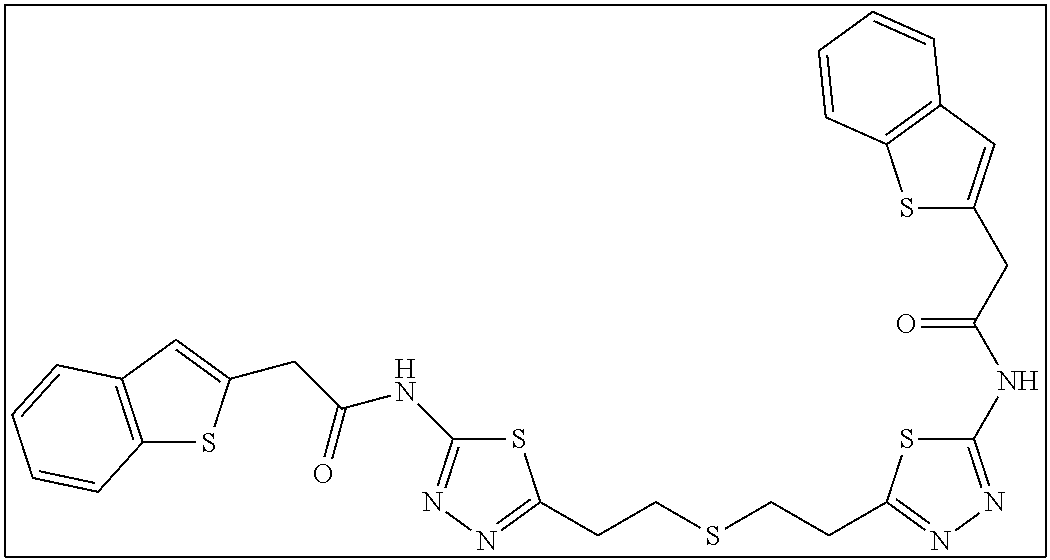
S1C(NC(CC2=CC3=C(S2)C=CC=C3)=O)=NN=C1CCSCCC1=NN=C(NC(CC2=CC3=C(S2)C=CC=C3)=O)S1
